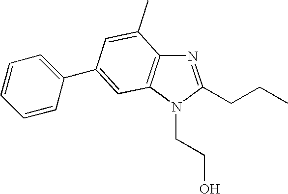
C(N1C(CCC)=NC2=C1C=C(C1=CC=CC=C1)C=C2C)CO
